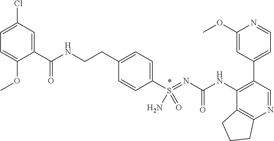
C1(C2=CC=NC(OC)=C2)=C(NC(N=S(C2=CC=C(CCNC(C3=CC(Cl)=CC=C3OC)=O)C=C2)(=O)N)=O)C2=C(N=C1)CCC2
